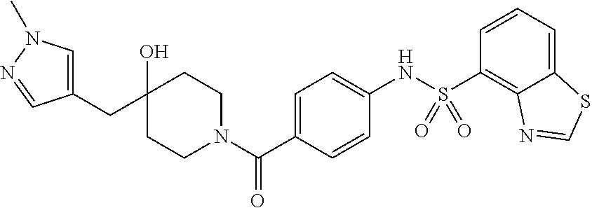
C1(CC2(O)CCN(C(=O)C3=CC=C(NS(C4=C5C(=CC=C4)SC=N5)(=O)=O)C=C3)CC2)=CN(C)N=C1
